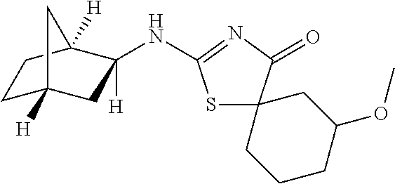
C1C2([H])CC([H])(NC3=NC(=O)C4(S3)CCCC(OC)C4)C([H])(C1)C2
